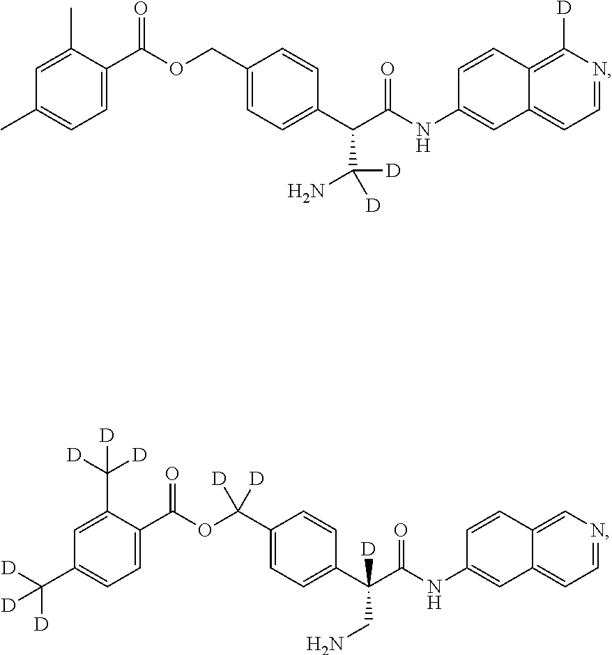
C1=C(C)C(C(OCC2=CC=C(C(C(N)([D])[D])C(NC3=CC4=CC=NC([D])=C4C=C3)=O)C=C2)=O)=CC=C1C.C1=C(C([D])([D])[D])C(C(OC(C2=CC=C(C(CN)(C(NC3=CC4=CC=NC=C4C=C3)=O)[D])C=C2)([D])[D])=O)=CC=C1C([D])([D])[D]
